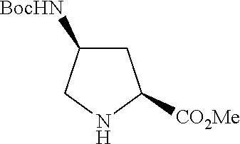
C1C([BocHN])CNC1[CO2Me]
